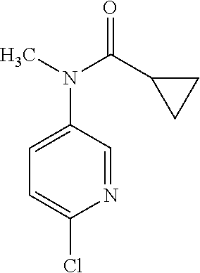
C1(N(C)C(C2CC2)=O)=CC=C(Cl)N=C1
